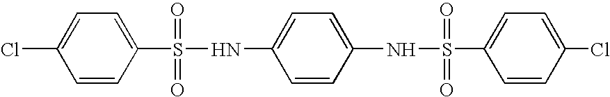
C1=CC(S(NC2=CC=C(NS(C3=CC=C(Cl)C=C3)(=O)=O)C=C2)(=O)=O)=CC=C1Cl
